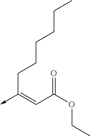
C(C(OCC)=O)=C(->C)CCCCCC
